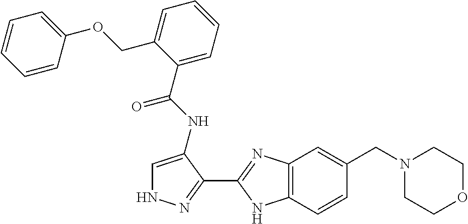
C12=C(C=CC(CN3CCOCC3)=C1)NC(C1=NNC=C1NC(=O)C1=CC=CC=C1COC1=CC=CC=C1)=N2
